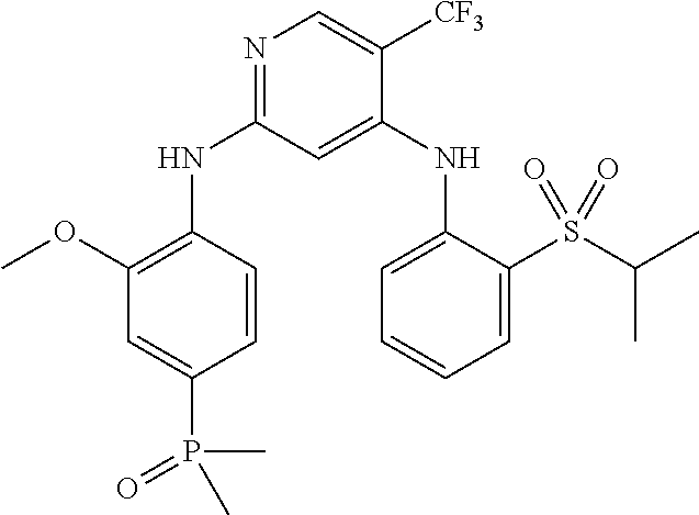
N1=C(NC2=C(OC)C=C(P(=O)(C)C)C=C2)C=C(NC2=CC=CC=C2S(C(C)C)(=O)=O)C([CF3])=C1
